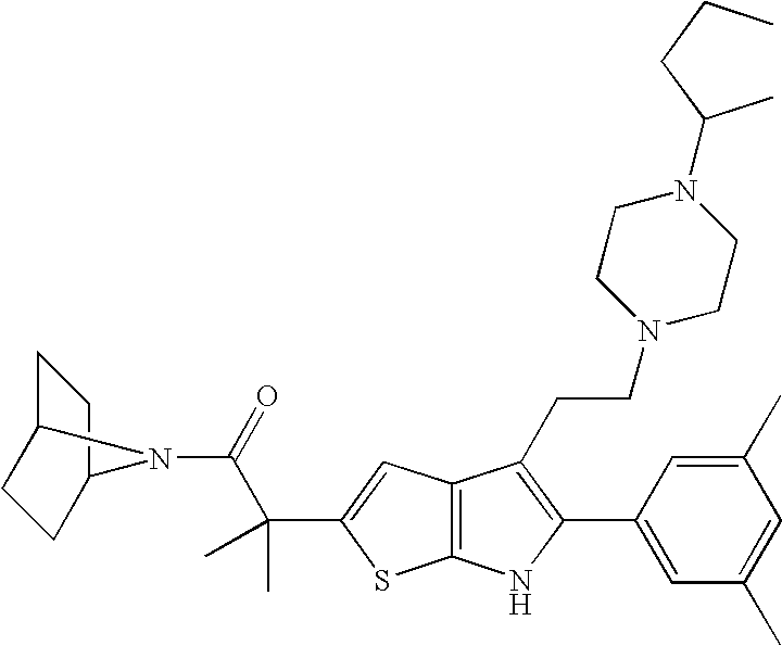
C12=C(C=C(C(C(=O)N3C4CCC3CC4)(C)C)S1)C(CCN1CCN(C(C)CCC)CC1)=C(C1=CC(C)=CC(C)=C1)N2
